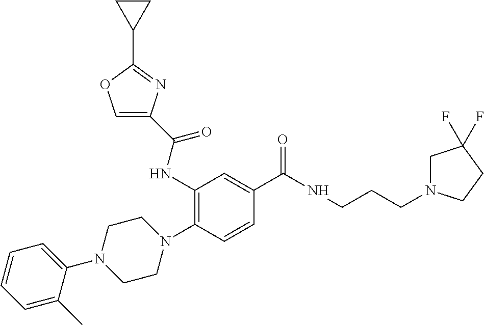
C1=C(C)C(N2CCN(C3=C(NC(=O)C4=COC(C5CC5)=N4)C=C(C(NCCCN4CC(F)(F)CC4)=O)C=C3)CC2)=CC=C1
